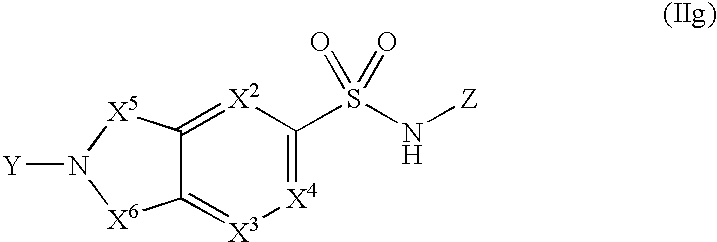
C1(S(N[Z])(=O)=O)=[X4][X3]=C2C(=[X2]1)[X5]N([Y])[X6]2
